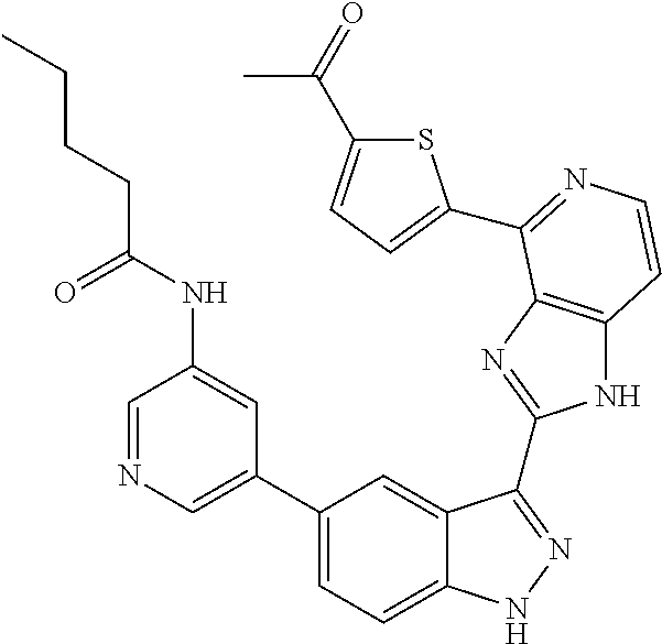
C1(C2=CN=CC(NC(CCCC)=O)=C2)=CC=C2C(=C1)C(C1=NC3=C(N1)C=CN=C3C1=CC=C(C(=O)C)S1)=NN2
